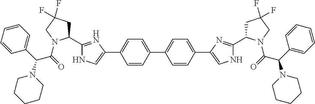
C1=CC(C2=CC=C(C3=CNC(C4CC(F)(F)CN4C(=O)C(C4=CC=CC=C4)N4CCCCC4)=N3)C=C2)=CC=C1C1=CNC(C2CC(F)(F)CN2C(=O)C(C2=CC=CC=C2)N2CCCCC2)=N1
